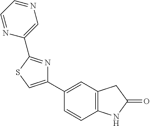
C1(C2=CC3=C(C=C2)NC(=O)C3)=CSC(C2=CN=CC=N2)=N1
